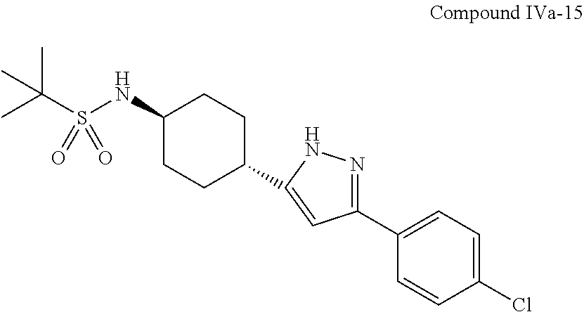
CC(S(NC1CCC(C2=CC(C3=CC=C(Cl)C=C3)=NN2)CC1)(=O)=O)(C)C
